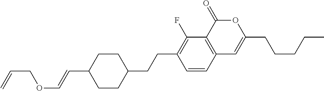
C12=C(C(=O)OC(CCCCC)=C1)C(F)=C(CCC1CCC(C=COCC=C)CC1)C=C2
